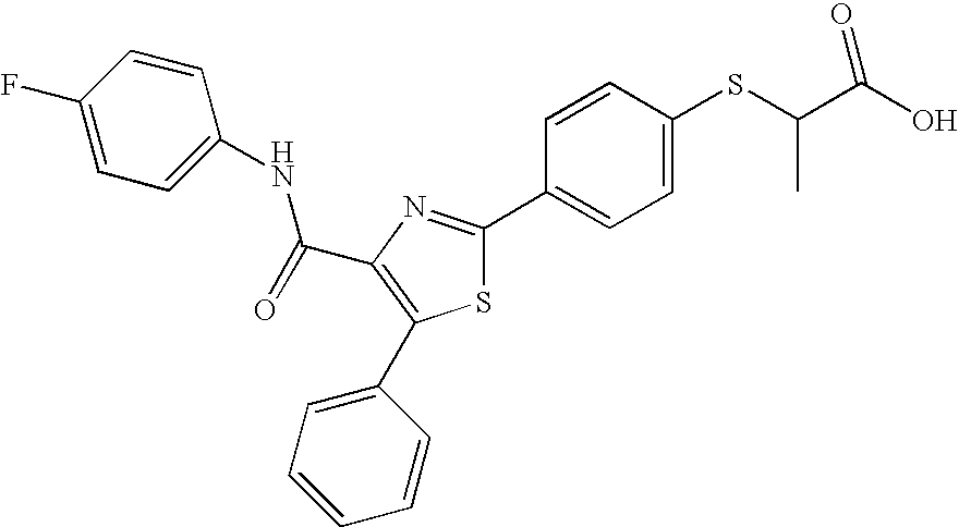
C(C1=C(C2=CC=CC=C2)SC(C2=CC=C(SC(C(O)=O)C)C=C2)=N1)(NC1=CC=C(F)C=C1)=O
